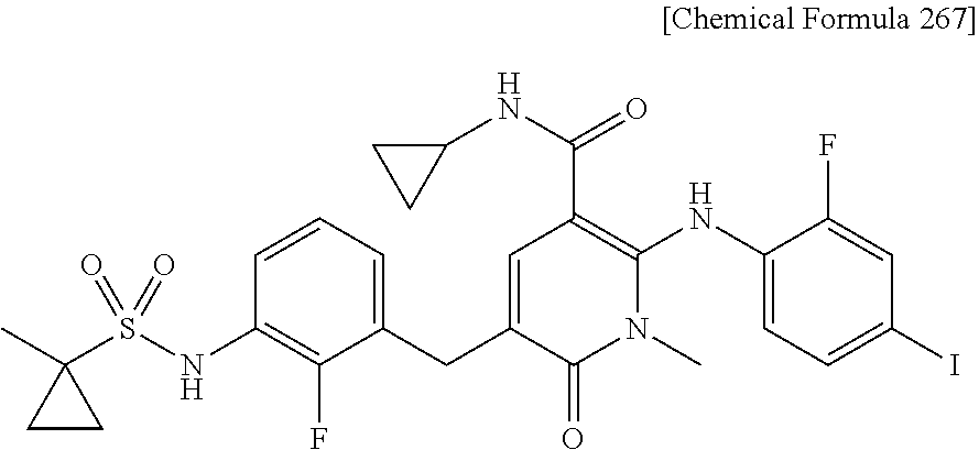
CC1(S(NC2=C(F)C(CC3=CC(C(=O)NC4CC4)=C(NC4=CC=C(I)C=C4F)N(C)C3=O)=CC=C2)(=O)=O)CC1
